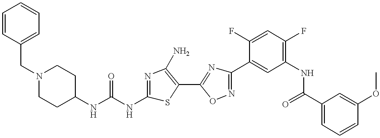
C1C(NC(NC2=NC(N)=C(C3=NC(C4=CC(NC(C5=CC=CC(OC)=C5)=O)=C(F)C=C4F)=NO3)S2)=O)CCN(CC2=CC=CC=C2)C1
